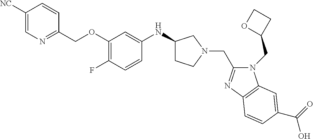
C1([NC])=CN=C(COC2=C(F)C=CC(NC3CCN(CC4=NC5=C(N4CC4CCO4)C=C(C(=O)O)C=C5)C3)=C2)C=C1
